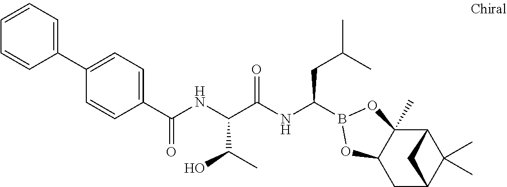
C1(C(NC(C(NC(CC(C)C)B2OC3(C)C4C(C)(C)C(CC3O2)C4)=O)C(C)O)=O)=CC=C(C2=CC=CC=C2)C=C1
